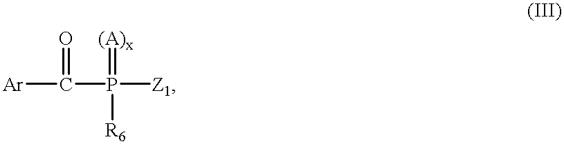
[Ar]C(P([Z1])(=[(A)x])[R6])=O
